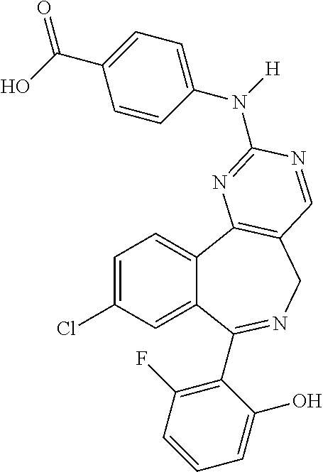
C1=C(Cl)C=C2C(=C1)C1=C(CN=C2C2=C(F)C=CC=C2O)C=NC(N([H])C2=CC=C(C(=O)O)C=C2)=N1
